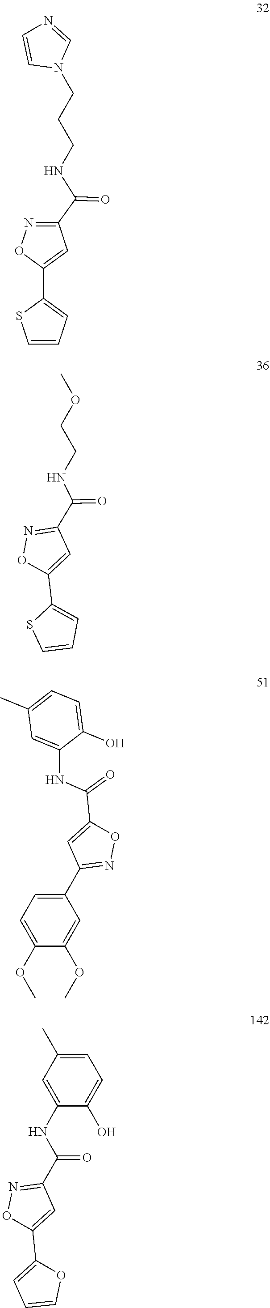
C1=CC=C(C2=CC(C(NCCCN3C=NC=C3)=O)=NO2)S1.C1=C(OC)C(OC)=CC(C2=NOC(C(NC3=CC(C)=CC=C3O)=O)=C2)=C1.C1=C(C)C=C(NC(=O)C2=NOC(C3=CC=CO3)=C2)C(O)=C1.S1C=CC=C1C1=CC(C(NCCOC)=O)=NO1
